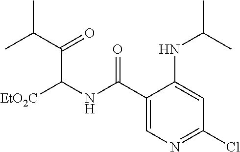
C(C(NC(C1=CN=C(Cl)C=C1NC(C)C)=O)[EtO2C])(C(C)C)=O
